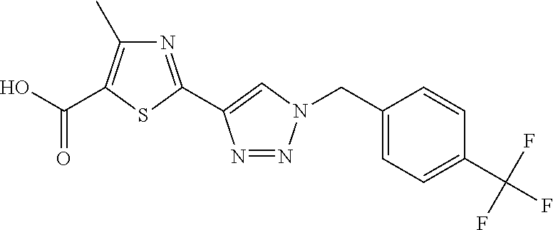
OC(=O)C1=C(C)N=C(C2=CN(CC3=CC=C(C(F)(F)F)C=C3)N=N2)S1
